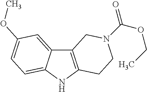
C12=C(NC3=CC=C(OC)C=C13)CCN(C(OCC)=O)C2
